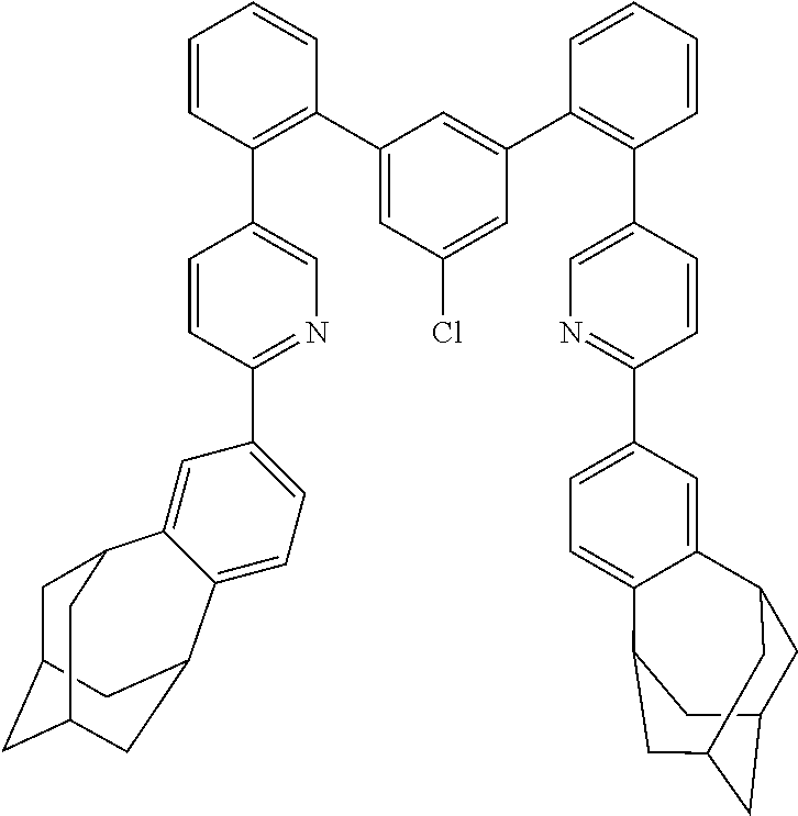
C1(C2=C(C3=CN=C(C4=CC=C5C6CC7CC(CC(C7)C5=C4)C6)C=C3)C=CC=C2)=CC(Cl)=CC(C2=C(C3=CN=C(C4=CC=C5C6CC7CC(CC(C7)C5=C4)C6)C=C3)C=CC=C2)=C1
